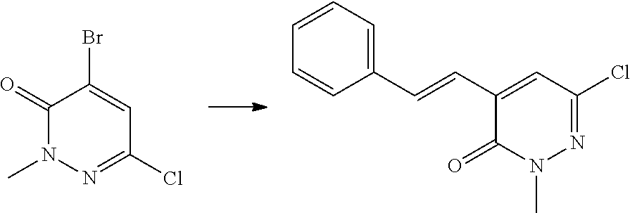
C1(=O)N(C)N=C(Cl)C=C1Br.C1=CC(C=CC2=CC(Cl)=NN(C)C2=O)=CC=C1
